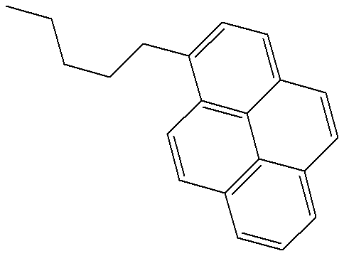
C12=C3C(=CC=C1CCCCC)C=CC1=CC=CC(=C31)C=C2
